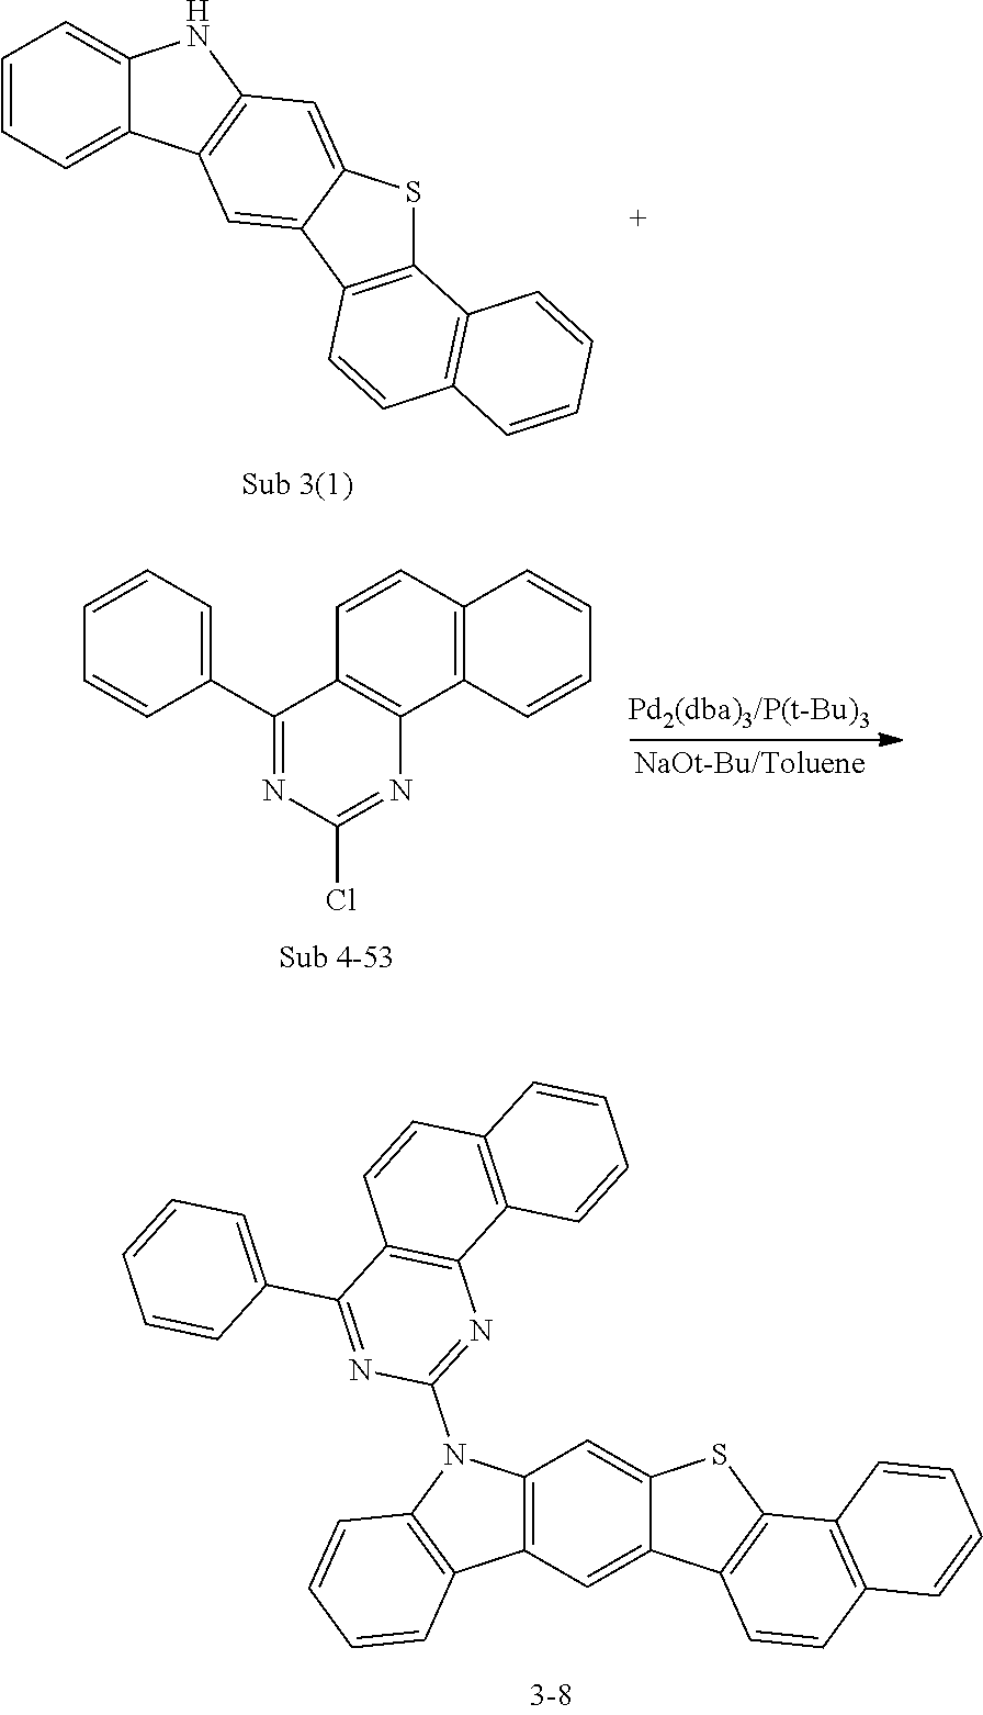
C1=CC2=C(SC3=CC4=C(C=C23)C2=CC=CC=C2N4)C2=C1C=CC=C2.C1=C(C2=NC(Cl)=NC3=C2C=CC2=C3C=CC=C2)C=CC=C1.C12=C(C(C3=CC=CC=C3)=NC(N3C4=C(C=C5C(=C4)SC4=C5C=CC5=C4C=CC=C5)C4=C3C=CC=C4)=N1)C=CC1=C2C=CC=C1
